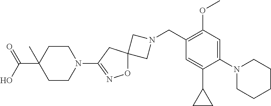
C1N(CC2=C(OC)C=C(N3CCCCC3)C(C3CC3)=C2)CC12ON=C(N1CCC(C(=O)O)(C)CC1)C2
